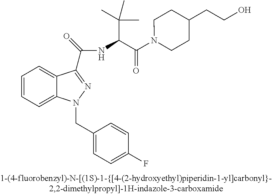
C1=CC=C2C(=C1)C(C(=O)NC(C(N1CCC(CCO)CC1)=O)C(C)(C)C)=NN2CC1=CC=C(F)C=C1
